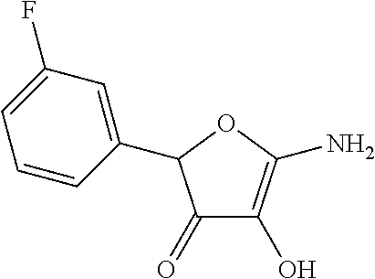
C1(C2C(=O)C(O)=C(N)O2)=CC(F)=CC=C1
